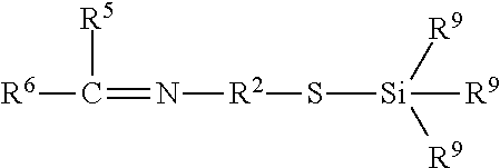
[R6]C(=N[R2]S[Si]([R9])([R9])[R9])[R5]
